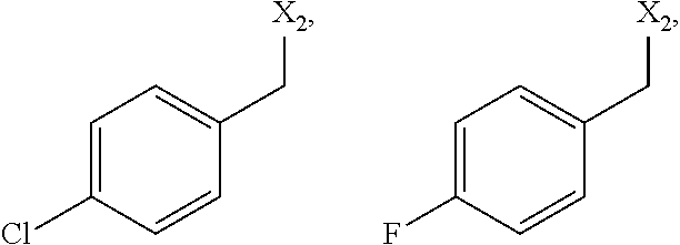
C1=C(Cl)C=CC(C[X2])=C1.C1=C(F)C=CC(C[X2])=C1
